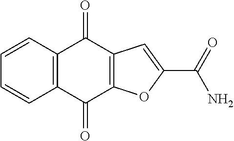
C1=CC2=C(C=C1)C(=O)C1=C(C2=O)C=C(C(=O)N)O1
